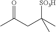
CC(CC(C)([SO3H])C)=O
